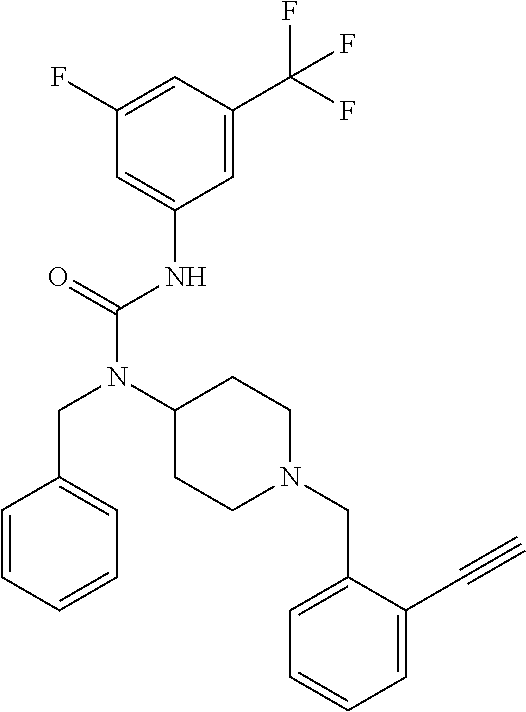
C1(F)=CC(C(F)(F)F)=CC(NC(N(C2CCN(CC3=CC=CC=C3C#C)CC2)CC2=CC=CC=C2)=O)=C1
